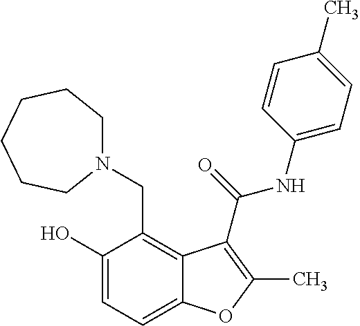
C1(O)=CC=C2C(=C1CN1CCCCCC1)C(C(=O)NC1=CC=C(C)C=C1)=C(C)O2
